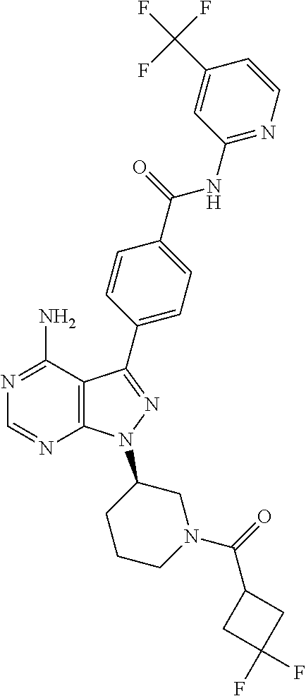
N1=C(N)C2=C(N=C1)N(C1CCCN(C(=O)C3CC(F)(F)C3)C1)N=C2C1=CC=C(C(=O)NC2=NC=CC(C(F)(F)F)=C2)C=C1
